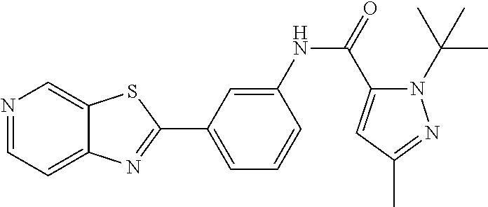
C1=C(NC(=O)C2=CC(C)=NN2C(C)(C)C)C=CC=C1C1=NC2=CC=NC=C2S1
